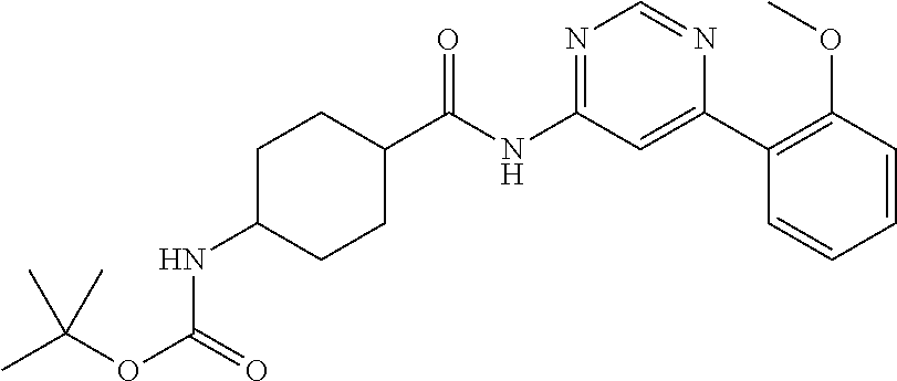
C1C(C(NC2=NC=NC(C3=C(OC)C=CC=C3)=C2)=O)CCC(NC(OC(C)(C)C)=O)C1
